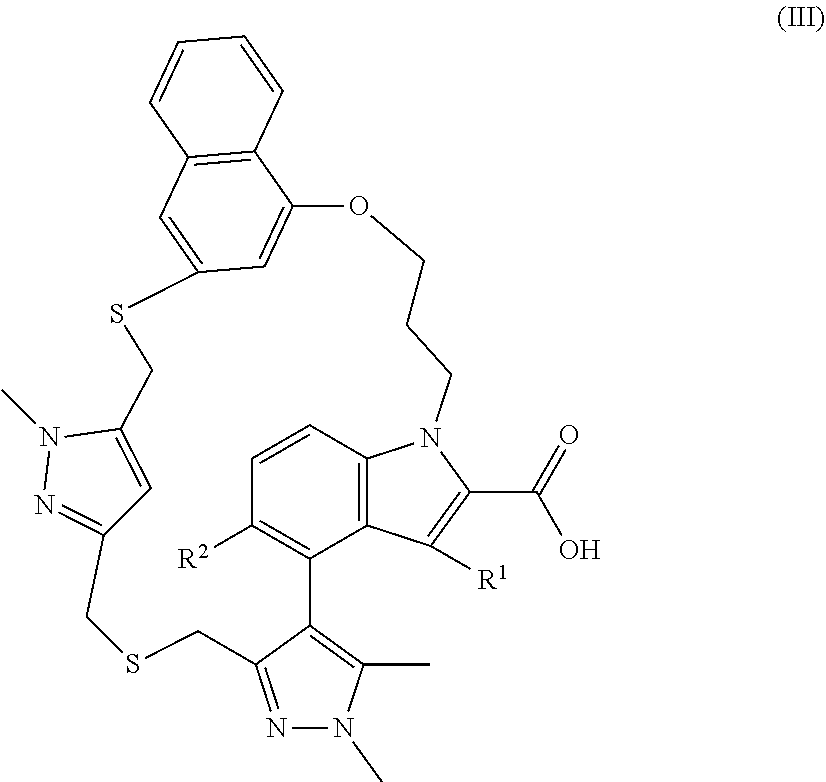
C1=CC2=C3C(=C1[R2])C1=C(C)N(C)N=C1CSCC1=NN(C)C(=C1)CSC1=CC4=C(C(=C1)OCCCN2C(C(=O)O)=C3[R1])C=CC=C4
